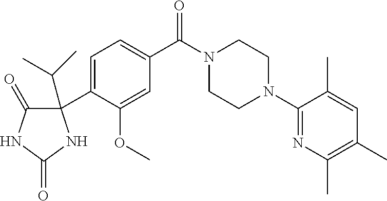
C1=C(C2(C(C)C)C(=O)NC(=O)N2)C(OC)=CC(C(N2CCN(C3=NC(C)=C(C)C=C3C)CC2)=O)=C1
